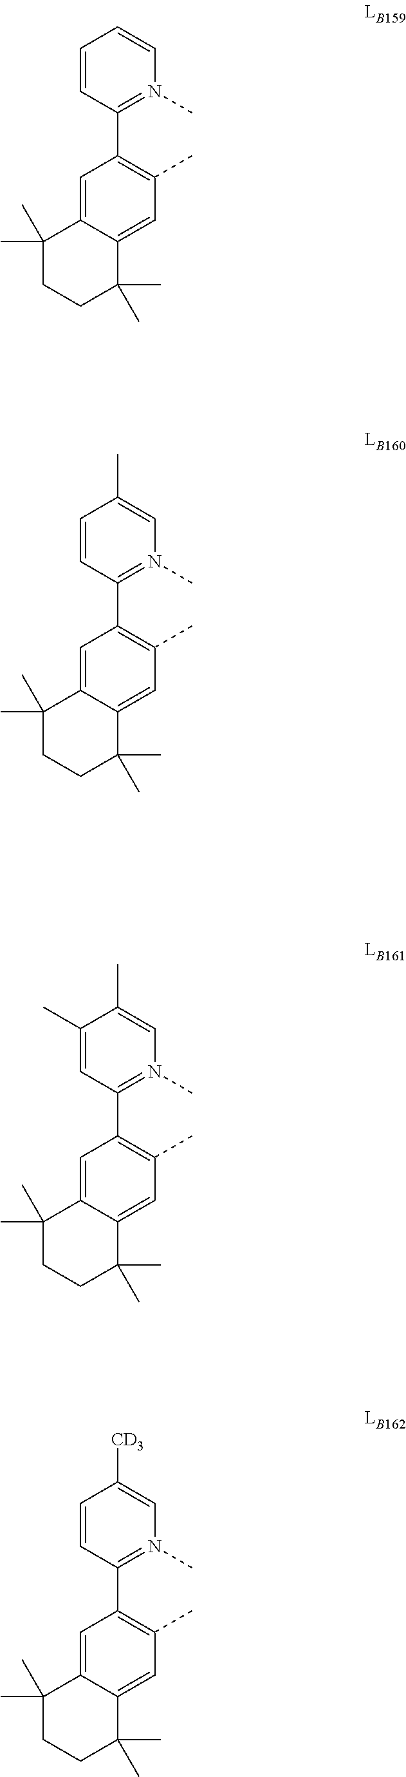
C1=CC(C2=C(C)C=C3C(=C2)C(C)(C)CCC3(C)C)=N(C)C=C1[CD3].C1(C)=CC(C2=C(C)C=C3C(=C2)C(C)(C)CCC3(C)C)=N(C)C=C1C.C1=CC(C2=C(C)C=C3C(=C2)C(C)(C)CCC3(C)C)=N(C)C=C1.C1=CC(C2=C(C)C=C3C(=C2)C(C)(C)CCC3(C)C)=N(C)C=C1C
